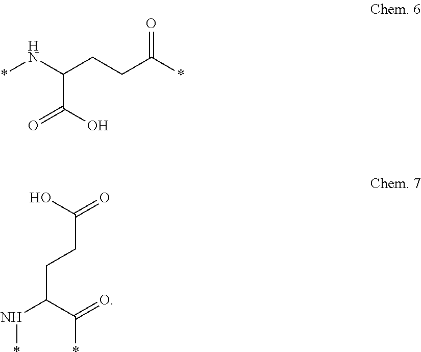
*NC(CCC(*)=O)C(O)=O.C(CCC(N*)C(=O)*)(O)=O
